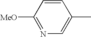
C1=CC([MeO])=NC=C1C
